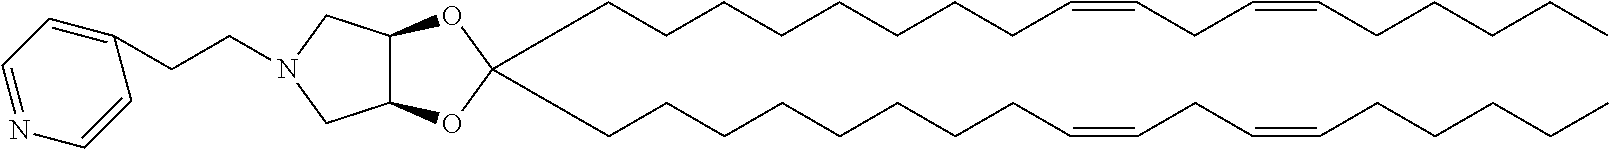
C(CCCCCCCC=CCC=CCCCCC)C1(CCCCCCCCC=CCC=CCCCCC)OC2C(O1)CN(CCC1=CC=NC=C1)C2
